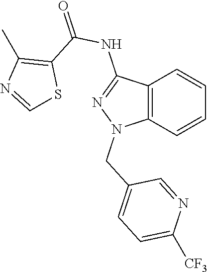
C12=C(C=CC=C1)N(CC1=CC=C([CF3])N=C1)N=C2NC(=O)C1=C(C)N=CS1
